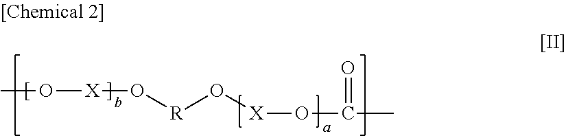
CO[X]O[R]O[X]OC(C)=O
